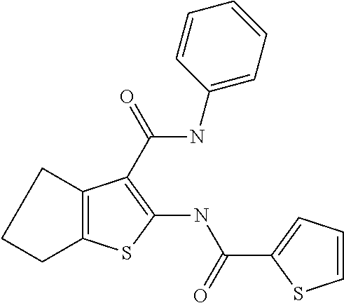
C12=C(SC(NC(C3=CC=CS3)=O)=C1C(=O)NC1=CC=CC=C1)CCC2
